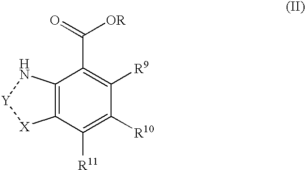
C12=C(C([R11])=C([R10])C([R9])=C1C(=O)[OR])[X][Y]N2
